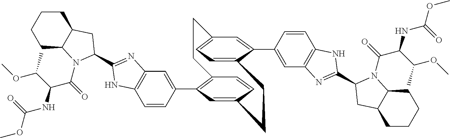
C1=CC(C2=C3C=CC(=C2)CCC2=CC=C(C=C2C2=CC4=C(C=C2)NC(C2N(C(C(NC(OC)=O)C(OC)C)=O)C5CCCCC5C2)=N4)CC3)=CC2=C1NC(C1N(C(=O)C(NC(OC)=O)C(OC)C)C3CCCCC3C1)=N2
